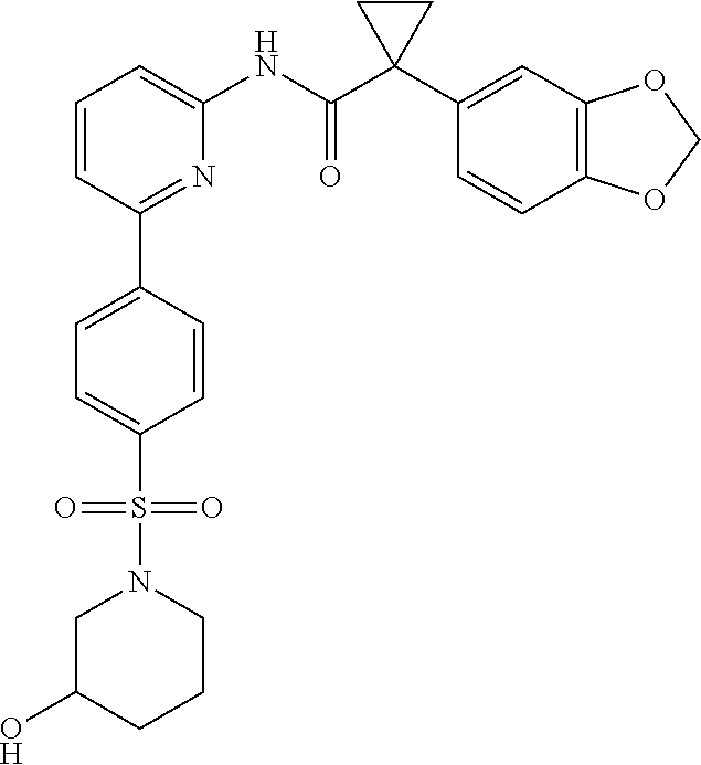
C1=CC=C(NC(C2(C3=CC4=C(C=C3)OCO4)CC2)=O)N=C1C1=CC=C(S(N2CCCC(O)C2)(=O)=O)C=C1
